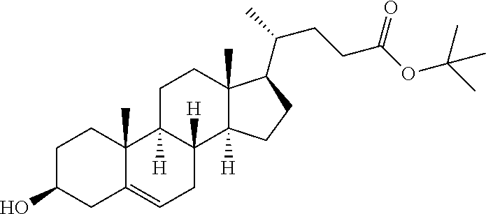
C1C(O)CC2=CCC3([H])C([H])(C2(C)C1)CCC1(C)C3([H])CCC1C(C)CCC(OC(C)(C)C)=O
